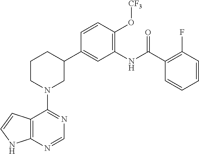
C12=C(NC=C1)N=CN=C2N1CC(C2=CC(NC(C3=C(F)C=CC=C3)=O)=C(O[CF3])C=C2)CCC1
